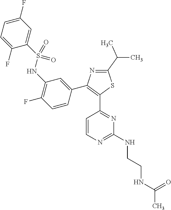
N1=C(C(C)C)SC(C2=NC(NCCNC(C)=O)=NC=C2)=C1C1=CC(NS(C2=CC(F)=CC=C2F)(=O)=O)=C(F)C=C1
